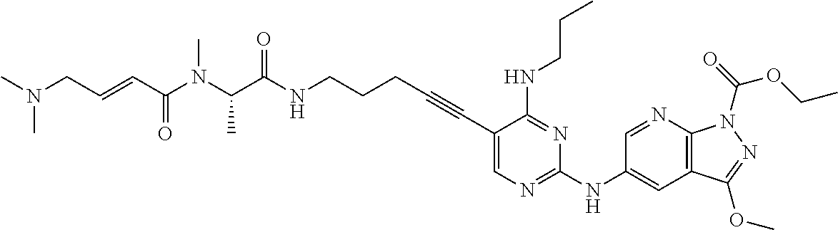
C1(C#CCCCNC(C(C)N(C)C(C=CCN(C)C)=O)=O)=CN=C(NC2=CC3=C(N=C2)N(C(=O)OCC)N=C3OC)N=C1NCCC
